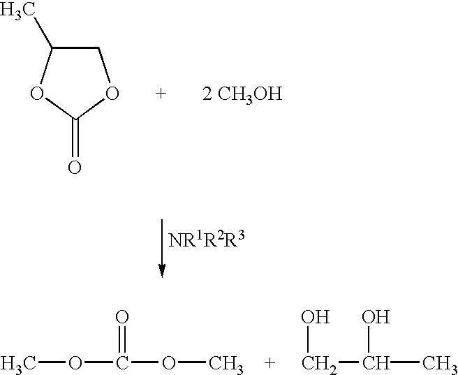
C1C(C)OC(=O)[O       +       2 CH3OH]1.O(C(O[CH3    +     CH2](C(C)O)O)=O)C
